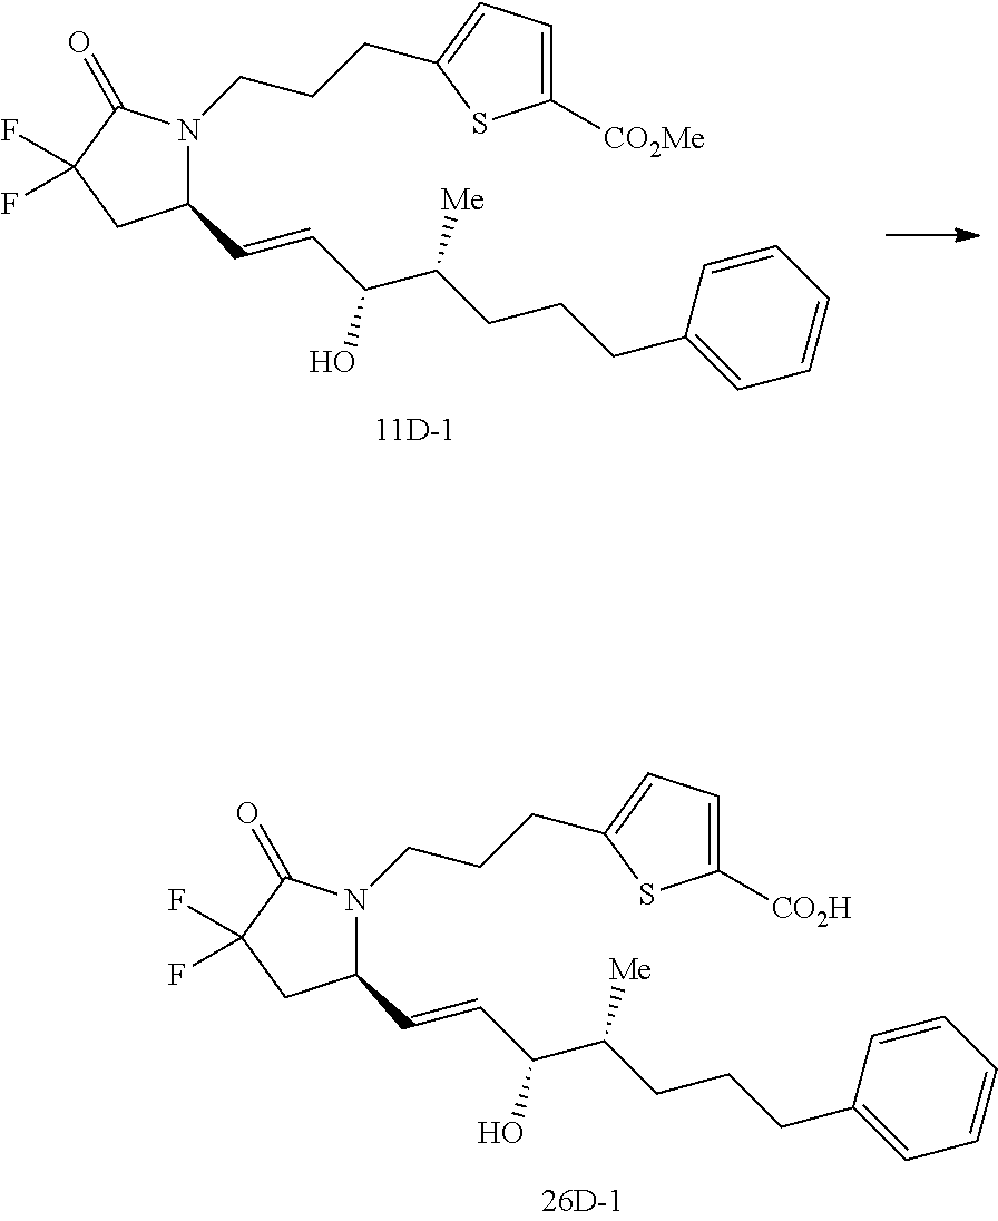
C(CCC1=CC=C([CO2H])S1)N1C(C=CC(C(CCCC2=CC=CC=C2)[Me])O)CC(F)(F)C1=O.C(CCC1=CC=C([CO2Me])S1)N1C(C=CC(C(CCCC2=CC=CC=C2)[Me])O)CC(F)(F)C1=O
